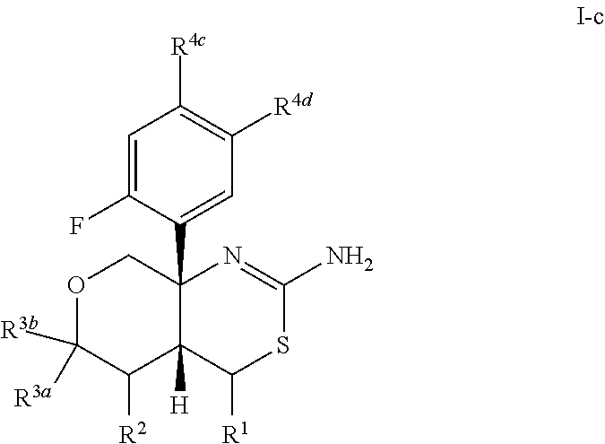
O1C([R3a])([R3b])C([R2])C2([H])C(C3=CC([R4d])=C([R4c])C=C3F)(C1)N=C(N)SC2[R1]
